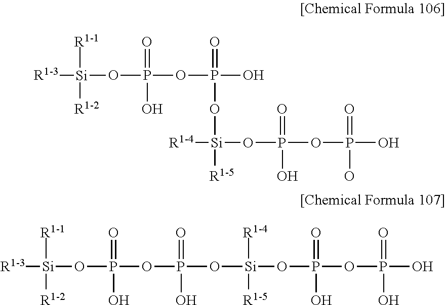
[R1-3][Si]([R1-1])([R1-2])OP(OP(O)(=O)O[Si]([R1-4])([R1-5])OP(OP(O)(O)=O)(=O)O)(=O)O.[R1-3][Si]([R1-1])([R1-2])OP(OP(=O)(O[Si]([R1-5])(OP(OP(O)(O)=O)(=O)O)[R1-4])O)(=O)O
